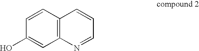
C1=CC(O)=CC2=C1C=CC=N2
